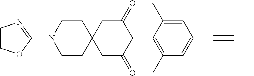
C1CN(C2=NCCO2)CCC12CC(=O)C(C1=C(C)C=C(C#CC)C=C1C)C(=O)C2
